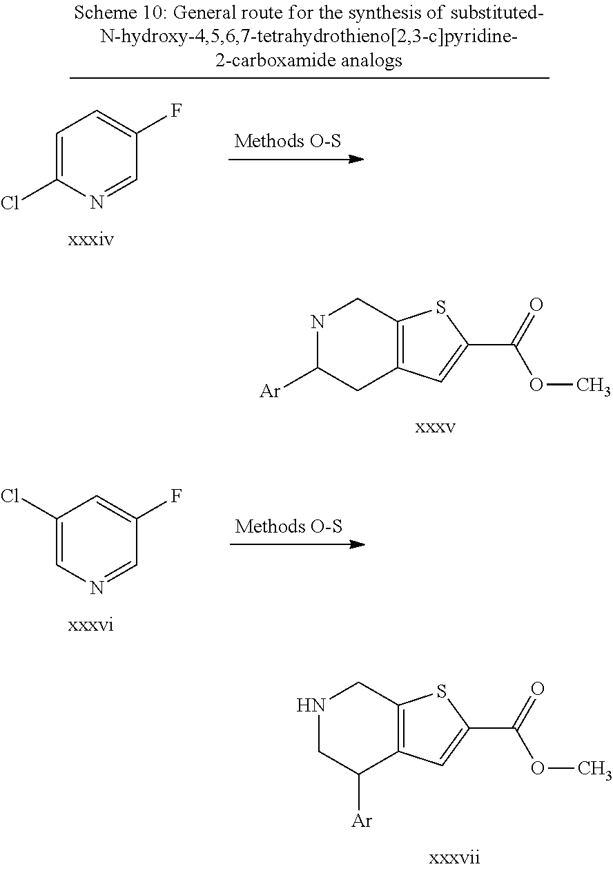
C12=C(CNC([Ar])C1)SC(C(=O)OC)=C2.C1=C(Cl)N=CC(F)=C1.C1(Cl)=CN=CC(F)=C1.C12=C(CNCC1[Ar])SC(C(=O)OC)=C2
